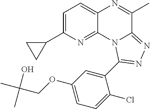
C1=C(C2CC2)N=C2C(=C1)N=C(C)C1=NN=C(C3=CC(OCC(C)(O)C)=CC=C3Cl)N21
